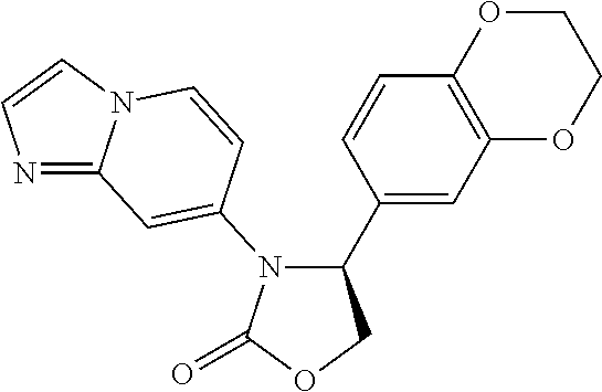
C1(=O)OCC(C2=CC3=C(C=C2)OCCO3)N1C1=CC2=NC=CN2C=C1
